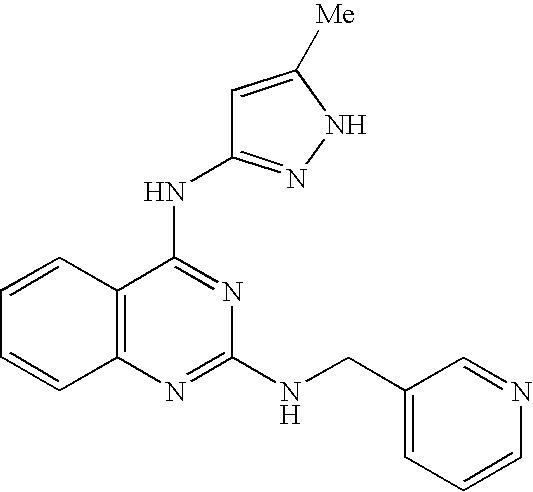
C1=CC2=C(C=C1)N=C(NCC1=CC=CN=C1)N=C2NC1=NNC([Me])=C1
